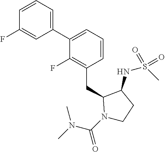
C1(C2=CC=CC(CC3N(C(N(C)C)=O)CCC3NS(C)(=O)=O)=C2F)=CC=CC(F)=C1
